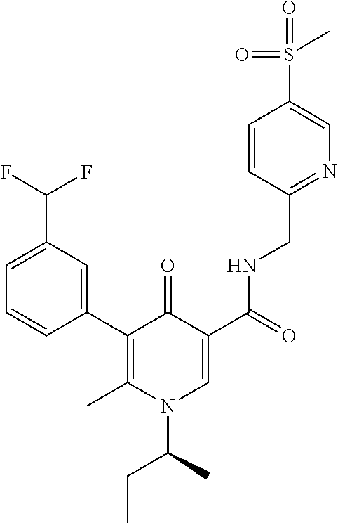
C1=C(C(F)F)C=C(C2=C(C)N(C(C)CC)C=C(C(=O)NCC3=NC=C(S(=O)(=O)C)C=C3)C2=O)C=C1
